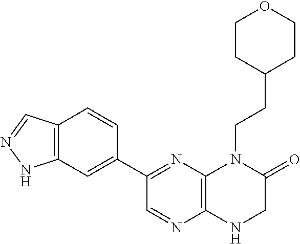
C1(C2=NC3=C(N=C2)NCC(=O)N3CCC2CCOCC2)=CC2=C(C=C1)C=NN2
